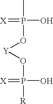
CP(O)(=[X])O[Y]OP(O)([R])=[X]
